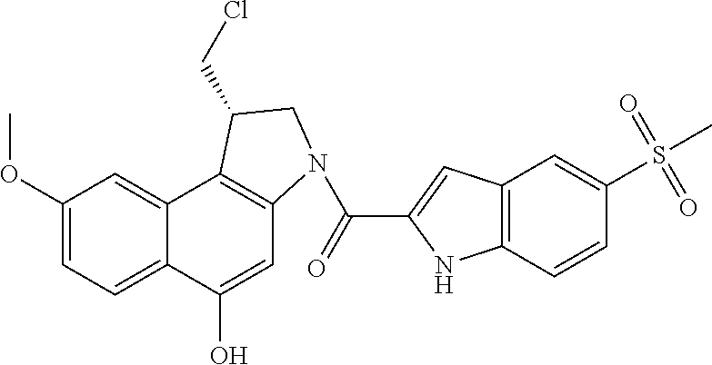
C1(OC)=CC=C2C(=C1)C1=C(C=C2O)N(C(=O)C2=CC3=C(N2)C=CC(S(C)(=O)=O)=C3)CC1CCl
